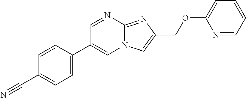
C1=C(C2=CN3C(=NC(COC4=CC=CC=N4)=C3)N=C2)C=CC(C#N)=C1
